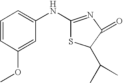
C1=CC(OC)=CC(NC2=NC(=O)C(C(C)C)S2)=C1
